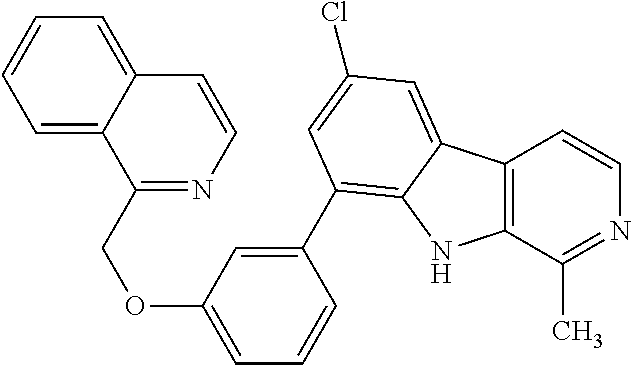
C12=C(C(C)=NC=C1)NC1=C(C3=CC(OCC4=NC=CC5=CC=CC=C45)=CC=C3)C=C(Cl)C=C21
